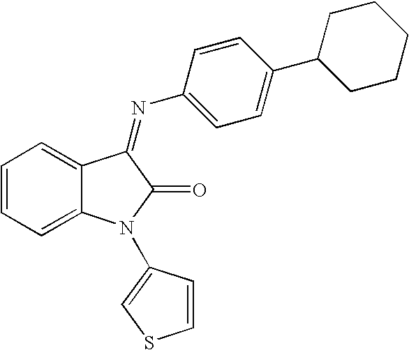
C1=CC=C2C(=C1)C(=NC1=CC=C(C3CCCCC3)C=C1)C(=O)N2C1=CSC=C1
